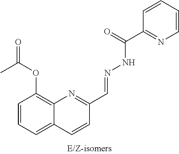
C12=C(OC(=O)C)C=CC=C1C=CC(C=NNC(C1=NC=CC=C1)=O)=N2
